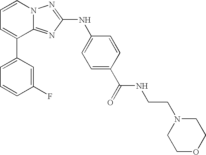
C1=C(C2=CC=CN3C2=NC(NC2=CC=C(C(=O)NCCN4CCOCC4)C=C2)=N3)C=C(F)C=C1
